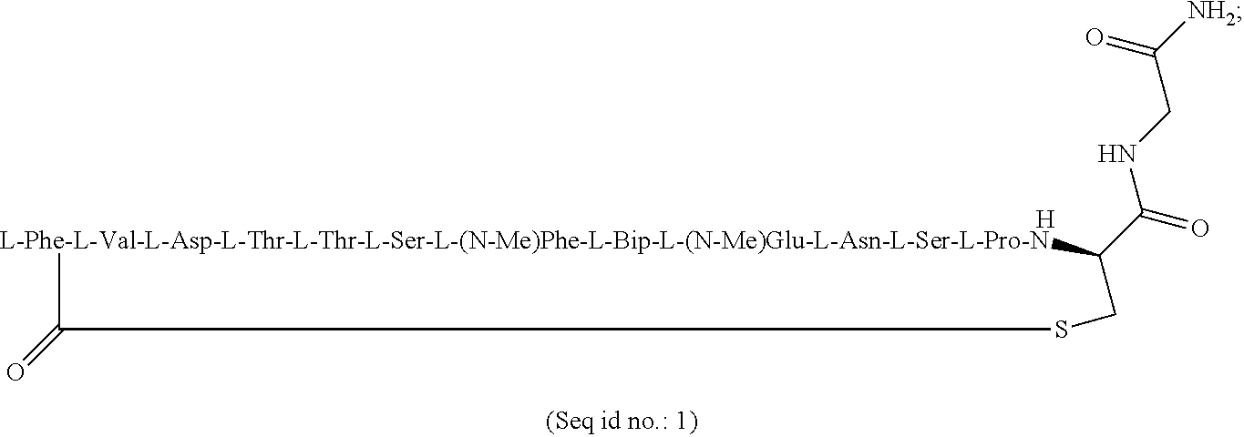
[L-Phe-L-Val-L-Asp-L-Thr-L-Thr-L-Ser-L-(N-Me)Phe-L-Bip-L-(N-Me)Glu-L-Asn-L-Ser-L-Pro-N]1C(C(=O)NCC([NH2])=O)CSC1=O.[H]
